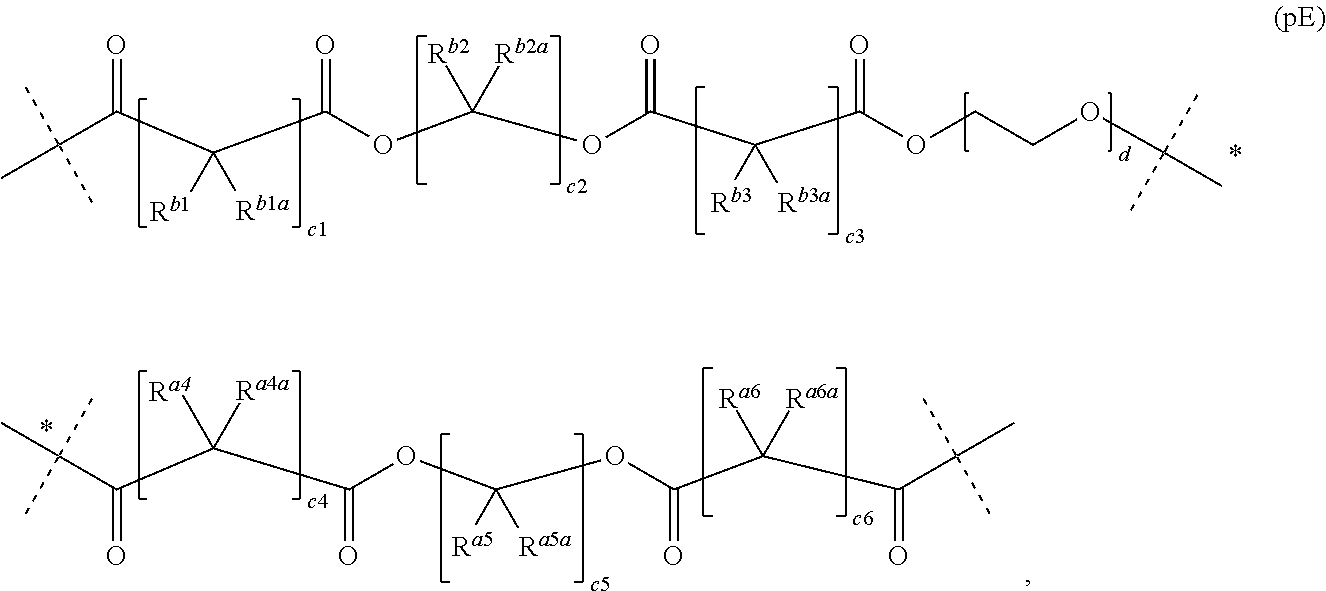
C(C(C)(C)C)(C(C(OC(OC(C(C(OCCOC(C)(C)C)=O)([Rb3])[Rb3a])=O)([Rb2a])[Rb2])=O)([Rb1])[Rb1a])=O.C(C(C)(C)C)(C(C(OC(OC(C(C(C(C)(C)C)=O)([Ra6])[Ra6a])=O)([Ra5a])[Ra5])=O)([Ra4])[Ra4a])=O
